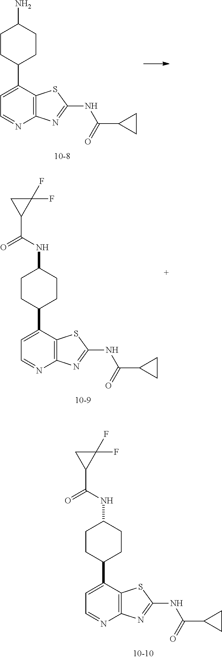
N(C1=NC2=C(S1)C(C1CCC(N)CC1)=CC=N2)C(C1CC1)=O.N(C1=NC2=C(S1)C(C1CCC(NC(C3C(F)(F)C3)=O)CC1)=CC=N2)C(C1CC1)=O.N(C1=NC2=C(S1)C(C1CCC(NC(C3C(F)(F)C3)=O)CC1)=CC=N2)C(C1CC1)=O
